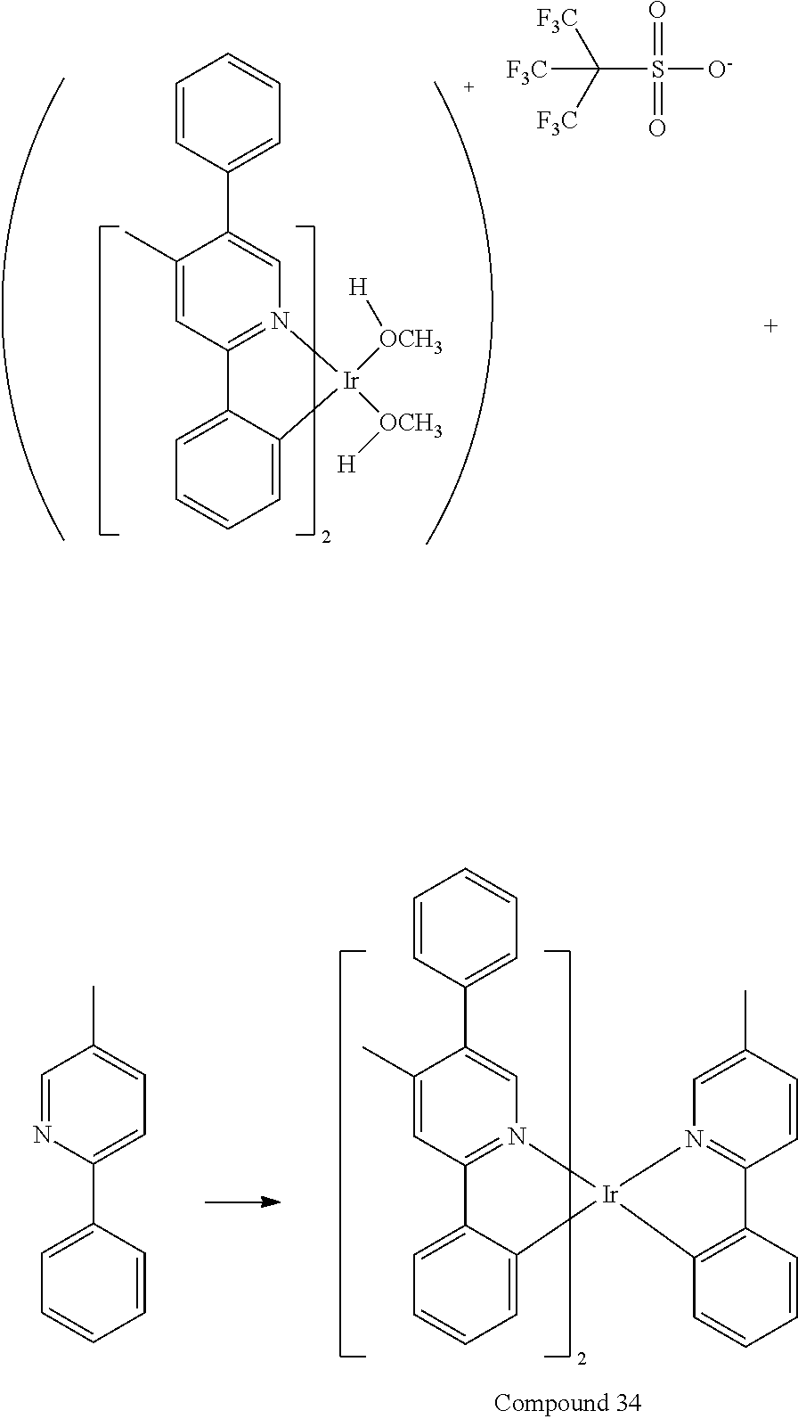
C(S(=O)(=O)[O-])([F3C])([F3C])[F3C].C1(C)=CC2=N(C=C1C1=CC=CC=C1)[Ir]([OCH3][H])([OCH3][H])C1=CC=CC=C21.C1(C)=CC=C(C2=CC=CC=C2)N=C1.C1(C)=CC2=N(C=C1C1=CC=CC=C1)[Ir]1(C3=CC=CC=C23)N2=C(C=CC(C)=C2)C2=C1C=CC=C2
